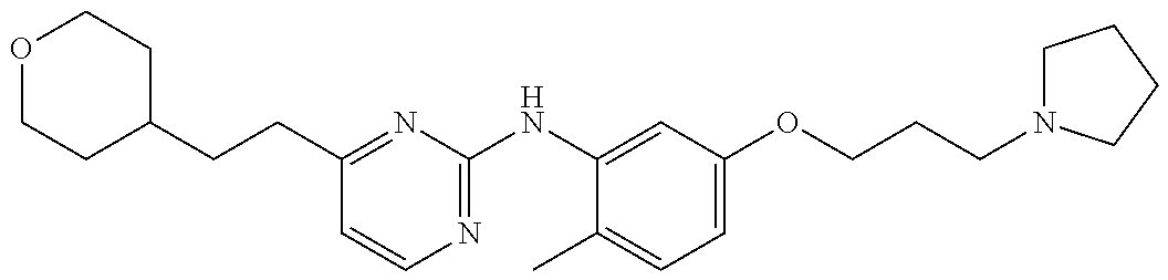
O1CCC(CCC2=NC(NC3=CC(OCCCN4CCCC4)=CC=C3C)=NC=C2)CC1
